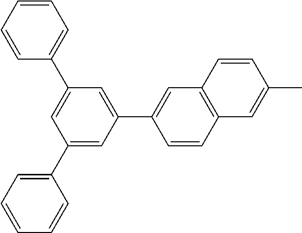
C1=CC2=C(C=C1C1=CC(C3=CC=CC=C3)=CC(C3=CC=CC=C3)=C1)C=CC(C)=C2
